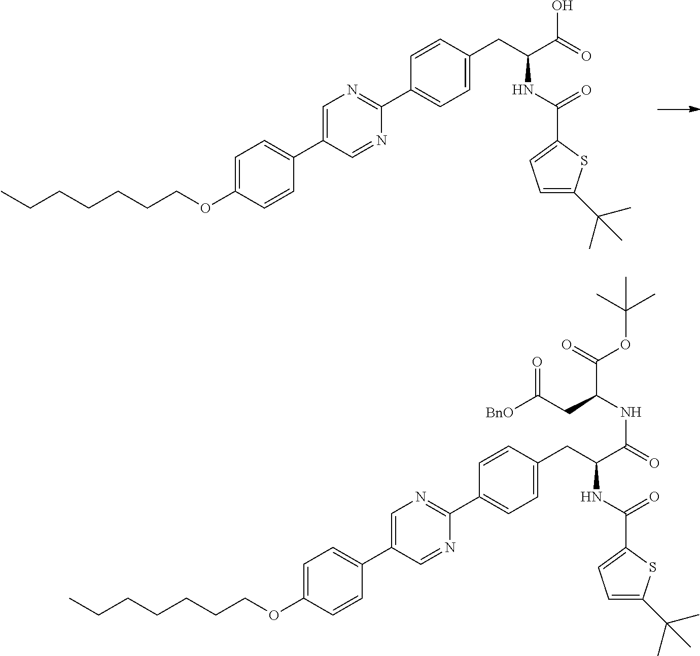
CCCCCCCOC1=CC=C(C2=CN=C(C3=CC=C(CC(NC(C4=CC=C(C(C)(C)C)S4)=O)C(O)=O)C=C3)N=C2)C=C1.CCCCCCCOC1=CC=C(C2=CN=C(C3=CC=C(CC(NC(C4=CC=C(C(C)(C)C)S4)=O)C(NC(C(=O)OC(C)(C)C)CC([BnO])=O)=O)C=C3)N=C2)C=C1
